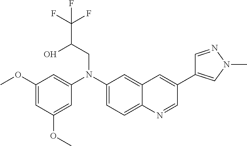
C1(N(C2=CC(OC)=CC(OC)=C2)CC(C(F)(F)F)O)=CC=C2C(=C1)C=C(C1=CN(C)N=C1)C=N2
